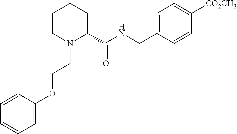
C1CN(CCOC2=CC=CC=C2)C(C(NCC2=CC=C([CO2CH3])C=C2)=O)CC1
